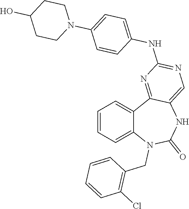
C1=CC=C2C(=C1)C1=NC(NC3=CC=C(N4CCC(O)CC4)C=C3)=NC=C1NC(=O)N2CC1=C(Cl)C=CC=C1
